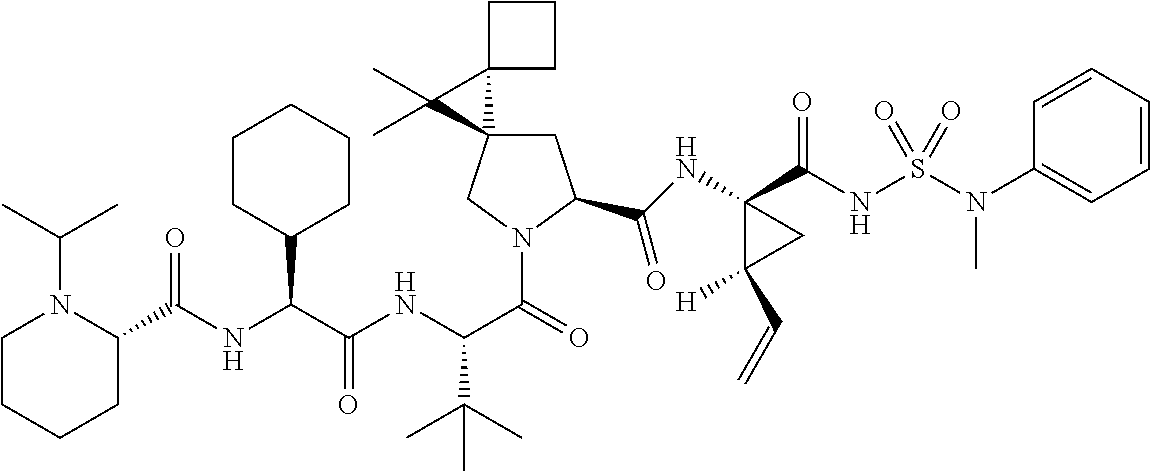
C(C(NC(C(=O)N1CC2(CC1C(NC1(C(NS(N(C3=CC=CC=C3)C)(=O)=O)=O)C(C=C)([H])C1)=O)C1(C2(C)C)CCC1)C(C)(C)C)=O)(C1CCCCC1)NC(=O)C1N(C(C)C)CCCC1
